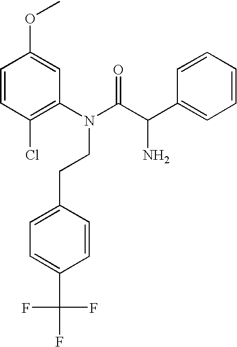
C1=CC(Cl)=C(N(C(C(C2=CC=CC=C2)N)=O)CCC2=CC=C(C(F)(F)F)C=C2)C=C1OC
